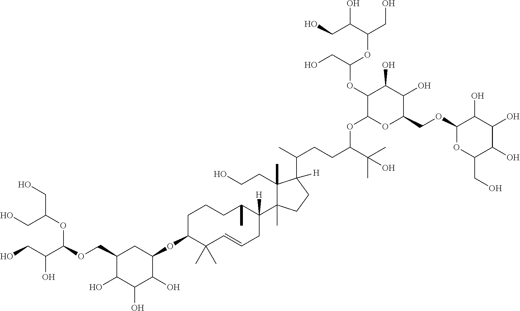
C1C(COC(OC(CO)CO)C(CO)O)C(O)C(O)C(O)C1OC1C(C)(C)C=CCC(C2(C)C(CCO)(C)C(C(C)CCC(C(C)(C)O)OC3OC(COC4OC(CO)C(O)C(O)C4O)C(O)C(O)C3OC(CO)OC(C(O)CO)CO)([H])CC2)([H])C(C)CCC1
